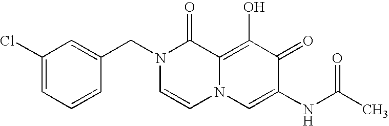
C1(Cl)=CC=CC(CN2C=CN3C(=C(O)C(=O)C(NC(C)=O)=C3)C2=O)=C1
